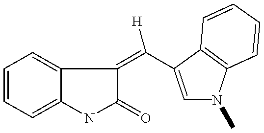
C1=CC=C2C(=C1)C(=C([H])C1=CN(C)C3=C1C=CC=C3)C(=O)N2
